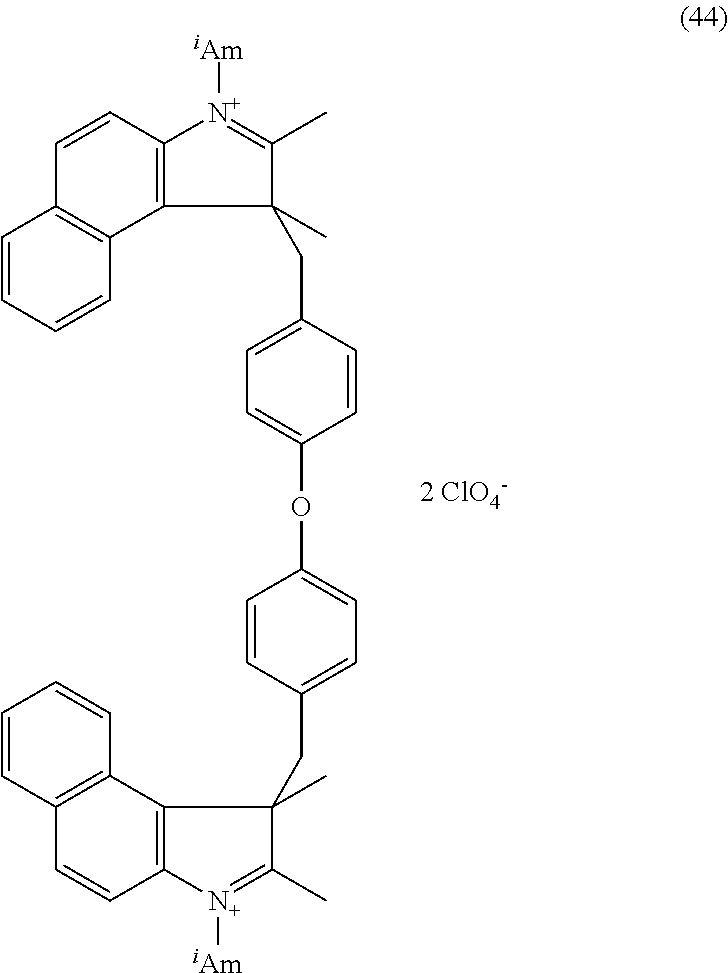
C12=C(C=CC3=C1C=CC=C3)[N+]([iAm])=C(C)C2(CC1=CC=C(OC2=CC=C(CC3(C)C4=C([N+]([iAm])=C3C)C=CC3=C4C=CC=C3)C=C2)C=C1)C
